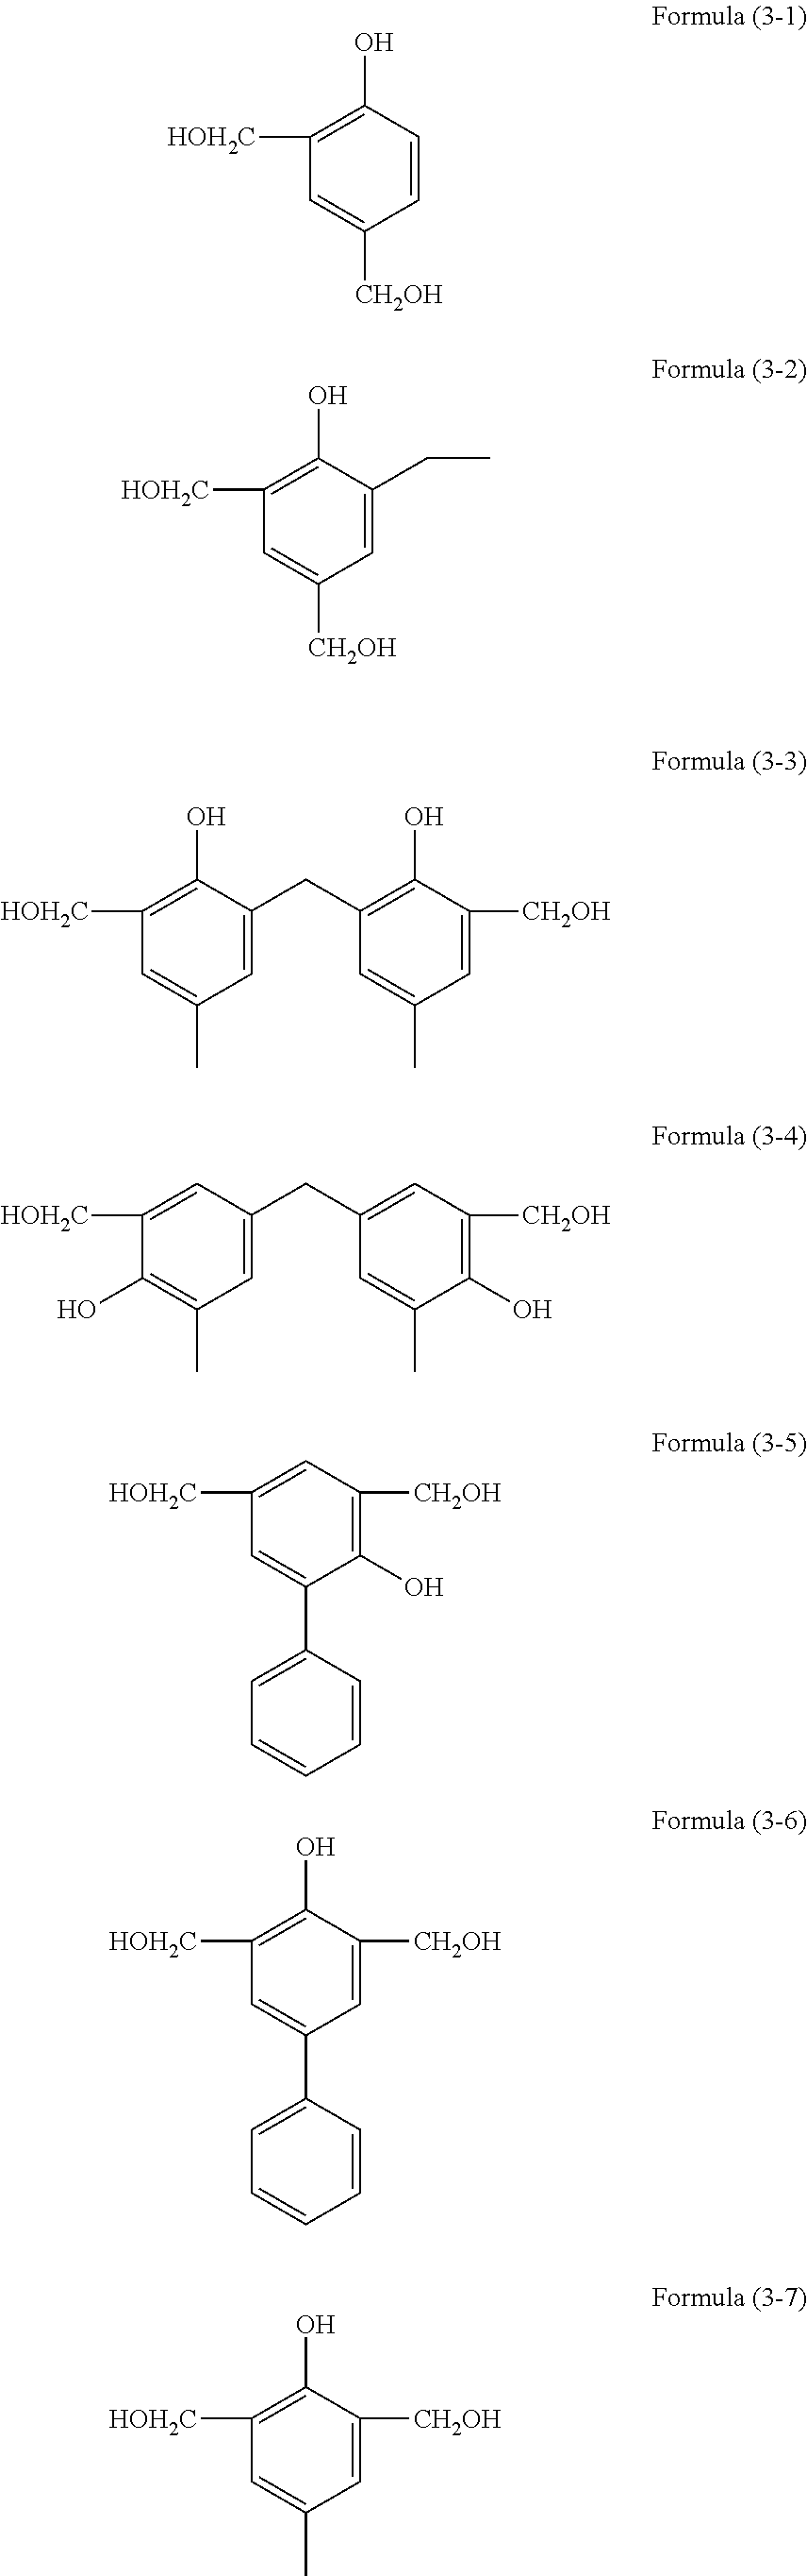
C1=CC(O)=C([HOH2C])C=C1[CH2OH].C1=C(CC)C(O)=C([HOH2C])C=C1[CH2OH].C1=C(CC2=C(O)C([CH2OH])=CC(C)=C2)C(O)=C([HOH2C])C=C1C.C1=C(CC2=CC([CH2OH])=C(O)C(C)=C2)C=C([HOH2C])C(O)=C1C.[HOH2C]C1=CC([CH2OH])=C(O)C(C2=CC=CC=C2)=C1.[HOH2C]C1=C(O)C([CH2OH])=CC(C2=CC=CC=C2)=C1.[HOH2C]C1=C(O)C([CH2OH])=CC(C)=C1
